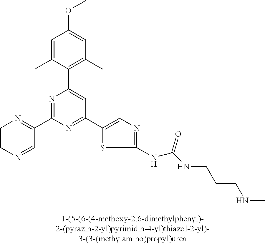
C1=C(C)C(C2=CC(C3=CN=C(NC(NCCCNC)=O)S3)=NC(C3=NC=CN=C3)=N2)=C(C)C=C1OC
